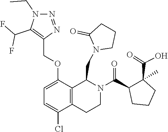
C1CN(CC2C3=C(C(Cl)=CC=C3OCC3=C(C(F)F)N(CC)N=N3)CCN2C(C2CCCC2(C(=O)O)C)=O)C(=O)C1
